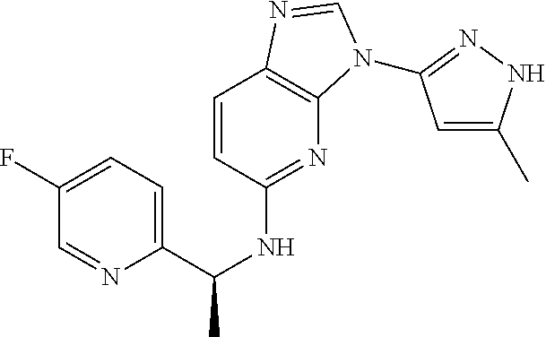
C1=CC(NC(C2=CC=C(F)C=N2)C)=NC2=C1N=CN2C1=NNC(C)=C1
